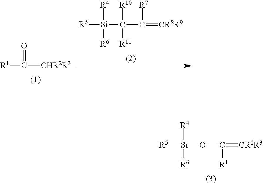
[R5][Si](OC(=[CR2R3])[R1])([R4])[R6].[R1]C([CHR2R3])=O.[R5][Si](C(C(=[CR8R9])[R7])([R10])[R11])([R4])[R6]
